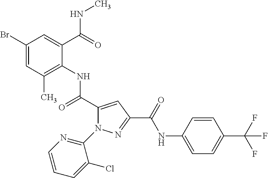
C1(Br)=CC(C)=C(NC(C2=CC(C(=O)NC3=CC=C(C(F)(F)F)C=C3)=NN2C2=NC=CC=C2Cl)=O)C(C(=O)NC)=C1
